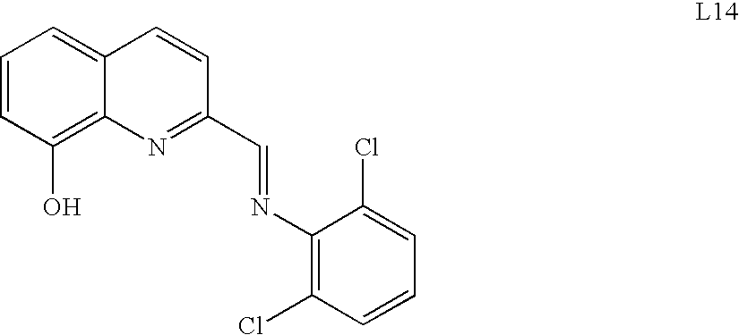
C1=CC(O)=C2C(=C1)C=CC(C=NC1=C(Cl)C=CC=C1Cl)=N2
